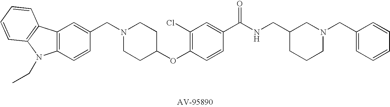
C12=C(C=CC(CN3CCC(OC4=C(Cl)C=C(C(NCC5CCCN(CC6=CC=CC=C6)C5)=O)C=C4)CC3)=C1)N(CC)C1=C2C=CC=C1
